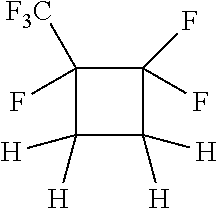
C1([F3C])(F)C(F)(F)C([H])([H])C1([H])[H]
